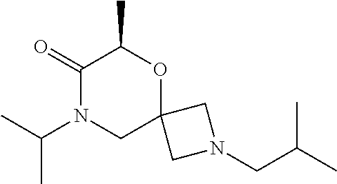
CC(N1CC2(OC(C)C1=O)CN(CC(C)C)C2)C
